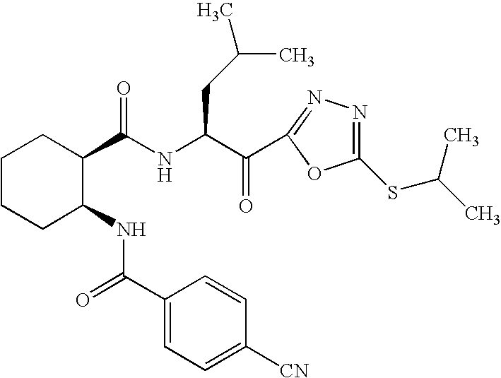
C1CCC(NC(=O)C2=CC=C([CN])C=C2)C(C(NC(C(=O)C2=NN=C(SC(C)C)O2)CC(C)C)=O)C1
